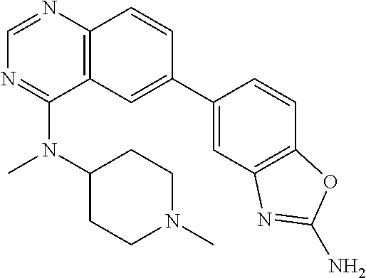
C12=C(C=C(C3=CC4=C(C=C3)OC(N)=N4)C=C1)C(N(C)C1CCN(C)CC1)=NC=N2
